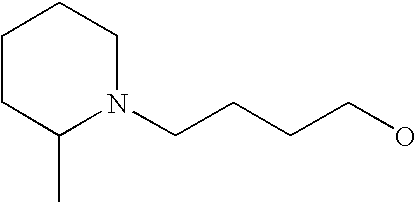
N1(CCCCO)CCCCC1C
